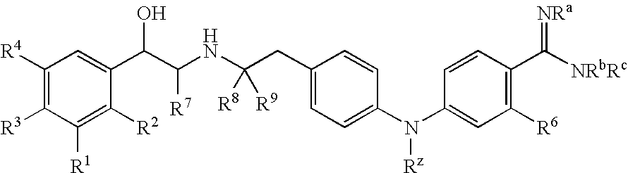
C1([R4])=C([R3])C([R1])=C([R2])C(C(C(NC(CC2=CC=C(N([Rz])C3=CC([R6])=C(C(=[NRa])[NRbRc])C=C3)C=C2)([R8])[R9])[R7])O)=C1
